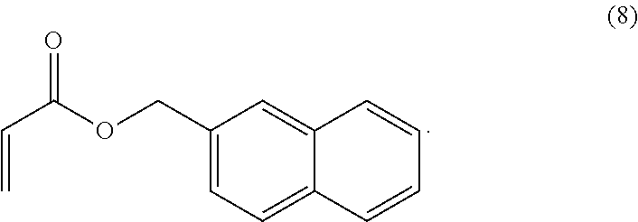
C(=C)C(OCC1=CC=C2C(=C1)C=CC=C2)=O
